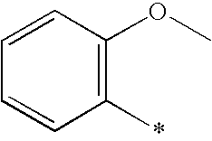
C1(*)=C(OC)C=CC=C1
